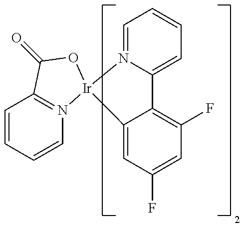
C12=CC(F)=CC(F)=C1C1=CC=CC=N1[Ir]21N2=C(C=CC=C2)C(=O)O1
